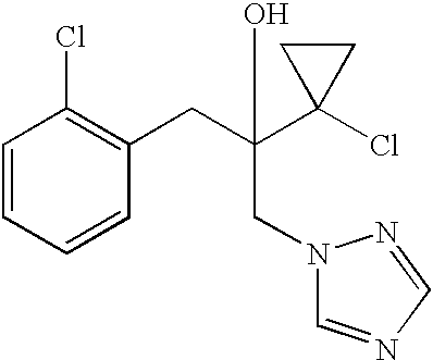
C1=CC=CC(CC(O)(CN2C=NC=N2)C2(Cl)CC2)=C1Cl
